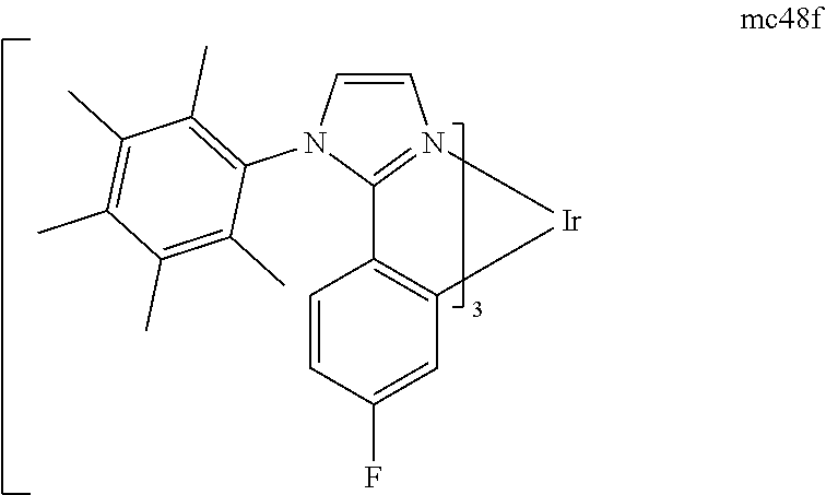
C1=CC(F)=CC2=C1C1=N(C=CN1C1=C(C)C(C)=C(C)C(C)=C1C)[Ir]2
